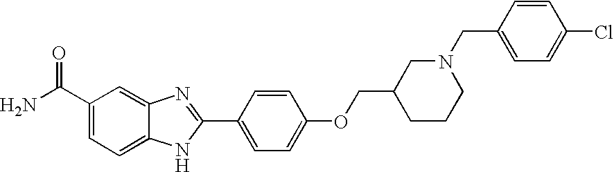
C12=CC(C(=O)N)=CC=C1NC(C1=CC=C(OCC3CCCN(CC4=CC=C(Cl)C=C4)C3)C=C1)=N2
